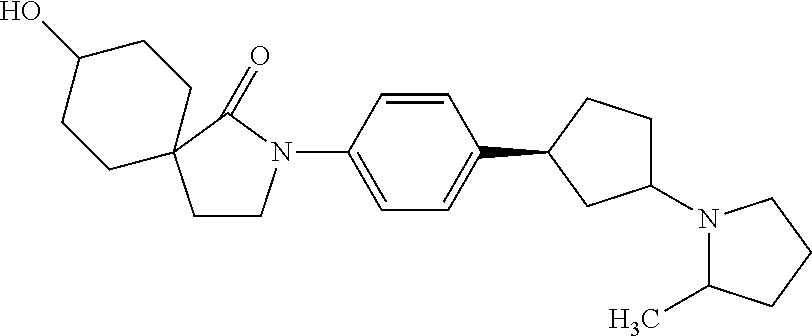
C1(N2C(C)CCC2)CCC(C2=CC=C(N3CCC4(C3=O)CCC(O)CC4)C=C2)C1
